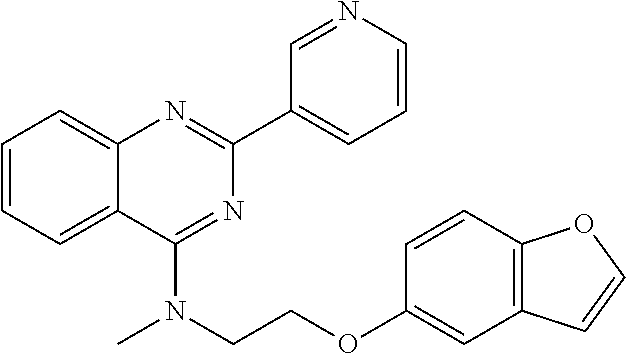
C1=CC=C2C(=C1)N=C(C1=CC=CN=C1)N=C2N(CCOC1=CC2=C(C=C1)OC=C2)C
